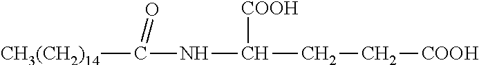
[CH3(CH2)14]C(NC(CC[COOH])[COOH])=O
